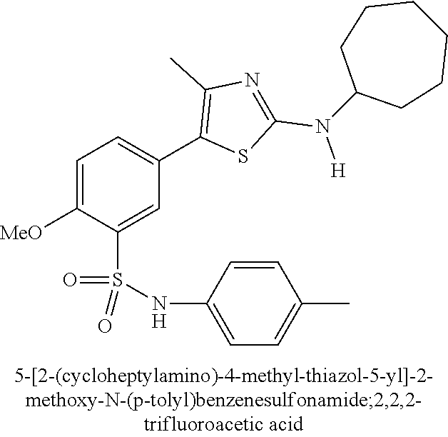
C1=C([MeO])C(S(NC2=CC=C(C)C=C2)(=O)=O)=CC(C2=C(C)N=C(N([H])C3CCCCCC3)S2)=C1
